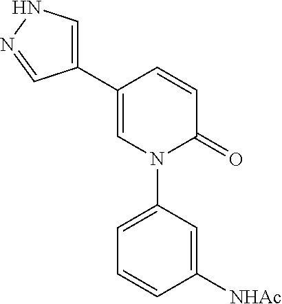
C1=C(C2=CNN=C2)C=CC(=O)N1C1=CC=CC([NHAc])=C1
